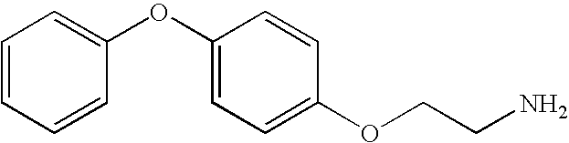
C1=CC=CC(OC2=CC=C(OCCN)C=C2)=C1
